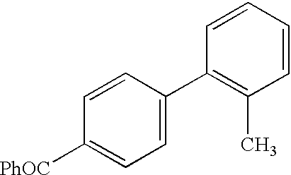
C1(C2=CC=C([PhOC])C=C2)=C(C)C=CC=C1
